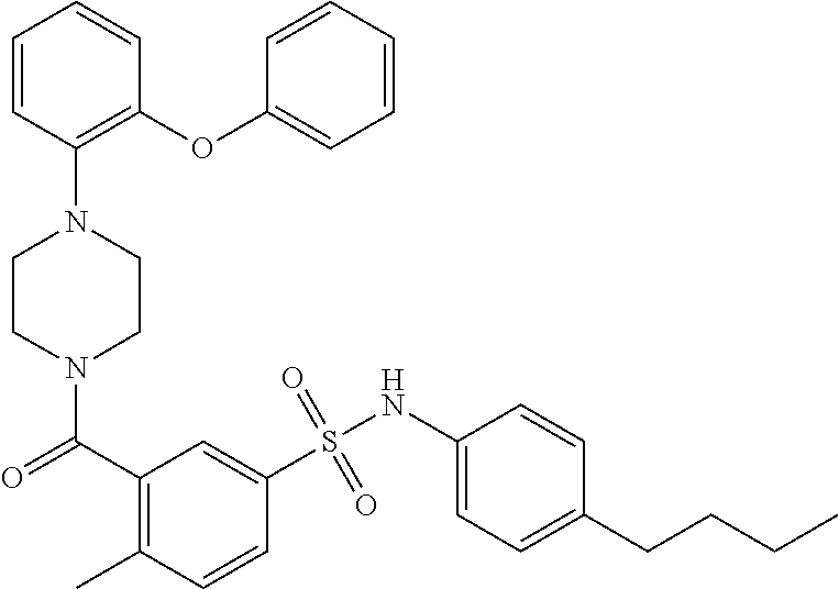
N1(C(=O)C2=C(C)C=CC(S(NC3=CC=C(CCCC)C=C3)(=O)=O)=C2)CCN(C2=C(OC3=CC=CC=C3)C=CC=C2)CC1
